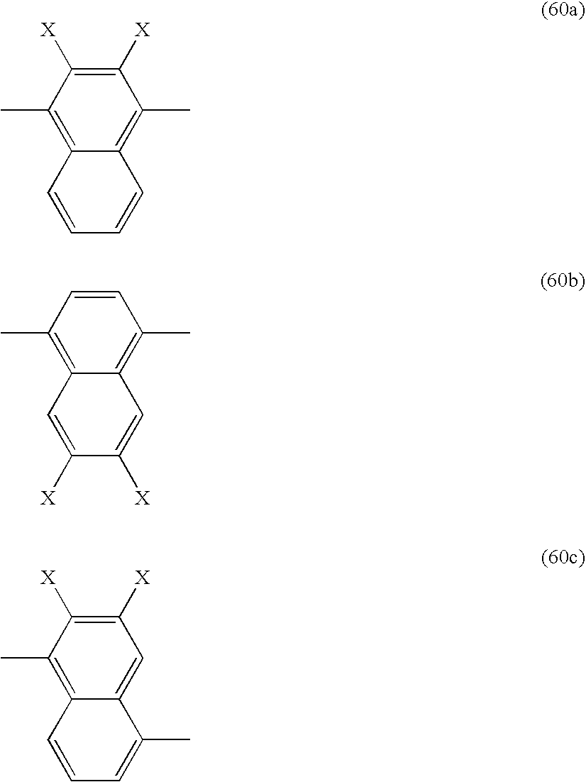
C12=C(C)C([X])=C([X])C(C)=C1C=CC=C2.C12=C(C)C=CC(C)=C1C=C([X])C([X])=C2.C12=CC([X])=C([X])C(C)=C1C=CC=C2C
